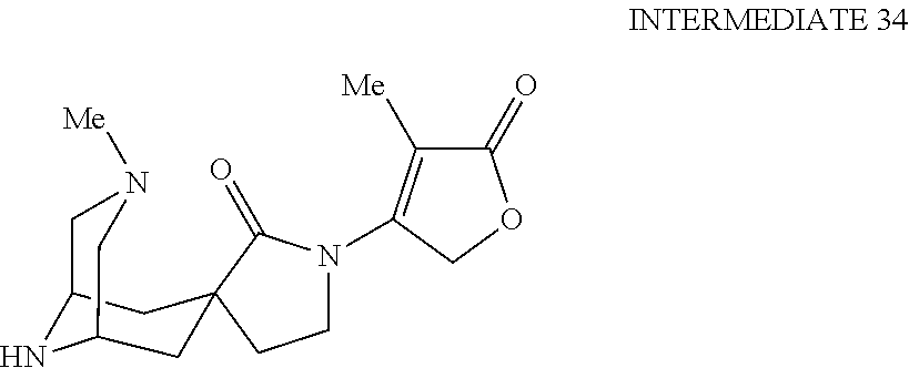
C1(=O)C([Me])=C(N2CCC3(C2=O)CC2NC(C3)CN([Me])C2)CO1
